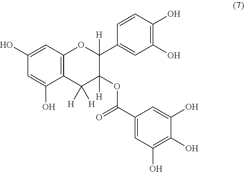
C12=C(C=C(O)C=C1O)OC(C1=CC(O)=C(O)C=C1)([H])C(OC(C1=CC(O)=C(O)C(O)=C1)=O)([H])C2([H])[H]
